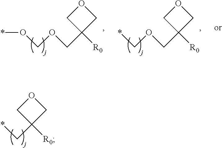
*OCOCC1([R0])COC1.*COCC1([R0])COC1.*CC1([R0])COC1
